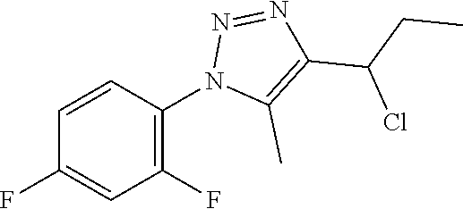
C1=CC(N2C(C)=C(C(CC)Cl)N=N2)=C(F)C=C1F
